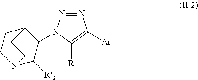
N1=NN(C2C3CCN(C2[R2])CC3)C([R1])=C1[Ar]
